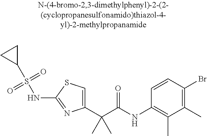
C1(C(C(NC2=C(C)C(C)=C(Br)C=C2)=O)(C)C)=CSC(NS(C2CC2)(=O)=O)=N1
